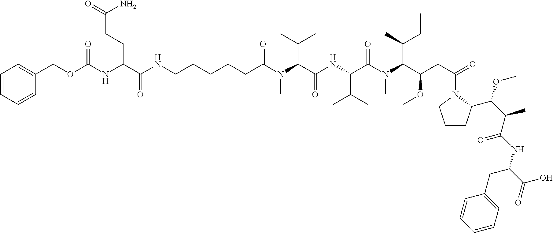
C1(COC(NC(C(NCCCCCC(N(C(C(NC(C(N(C(C(CC(=O)N2CCCC2C(C(C(NC(CC2=CC=CC=C2)C(O)=O)=O)C)OC)OC)C(CC)C)C)=O)C(C)C)=O)C(C)C)C)=O)=O)CCC(=O)N)=O)=CC=CC=C1
